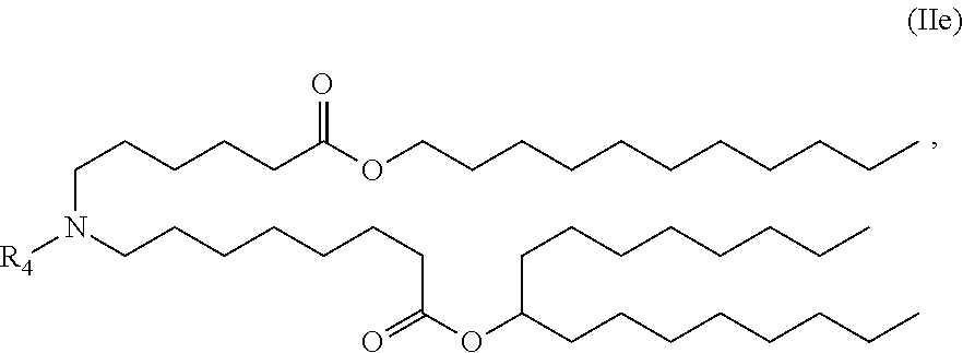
C(N(CCCCCCCC(OC(CCCCCCCC)CCCCCCCC)=O)[R4])CCCCC(OCCCCCCCCCCC)=O
